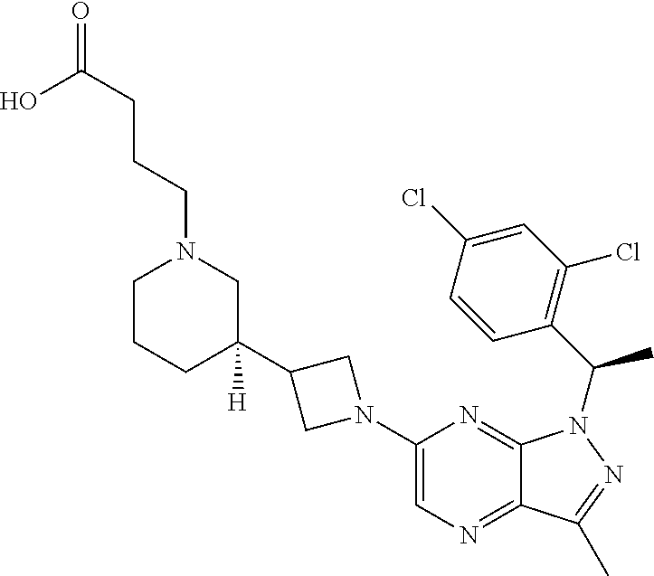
C1(C2([H])CN(CCCC(=O)O)CCC2)CN(C2=CN=C3C(=N2)N(C(C2=C(Cl)C=C(Cl)C=C2)C)N=C3C)C1
